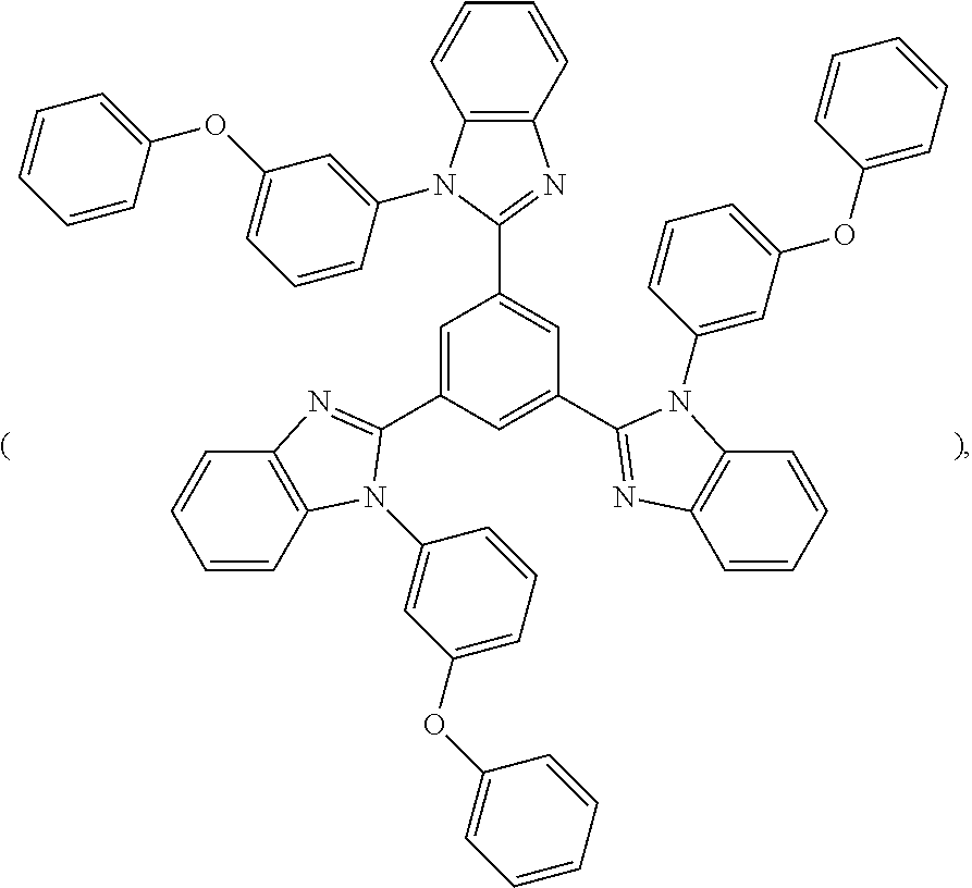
C1=C(C2=NC3=C(C=CC=C3)N2C2=CC(OC3=CC=CC=C3)=CC=C2)C=C(C2=NC3=C(C=CC=C3)N2C2=CC(OC3=CC=CC=C3)=CC=C2)C=C1C1=NC2=C(N1C1=CC(OC3=CC=CC=C3)=CC=C1)C=CC=C2
